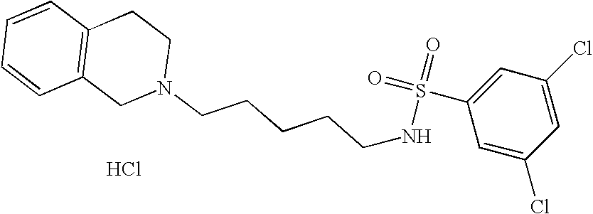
Cl.C1=CC=CC2=C1CCN(CCCCCNS(=O)(C1=CC(Cl)=CC(Cl)=C1)=O)C2
